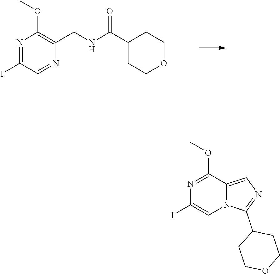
N1=C(I)C=NC(CNC(C2CCOCC2)=O)=C1OC.N1=C(OC)C2=CN=C(C3CCOCC3)N2C=C1I
